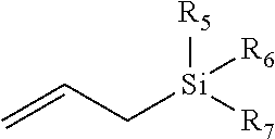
C=CC[Si]([R7])([R5])[R6]
